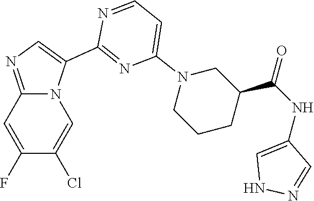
N1=CC=C(N2CCCC(C(=O)NC3=CNN=C3)C2)N=C1C1=CN=C2N1C=C(Cl)C(F)=C2
